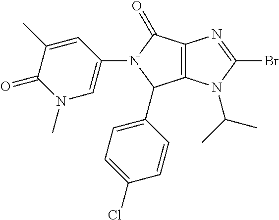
C12=C(N(C(C)C)C(Br)=N1)C(C1=CC=C(Cl)C=C1)N(C1=CN(C)C(=O)C(C)=C1)C2=O
